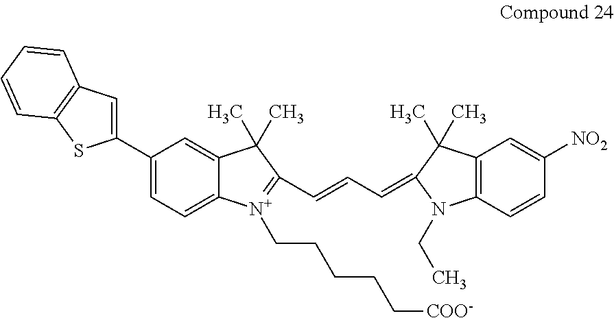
C1(C2=CC3=C(S2)C=CC=C3)=CC=C2C(=C1)C(C)(C)C(C=CC=C1C(C)(C)C3=C(N1CC)C=CC([NO2])=C3)=[N+]2CCCCC[COO-]
